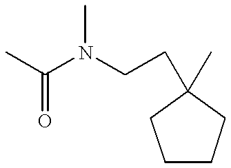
C1CCC(C)(CCN(C(C)=O)C)C1
